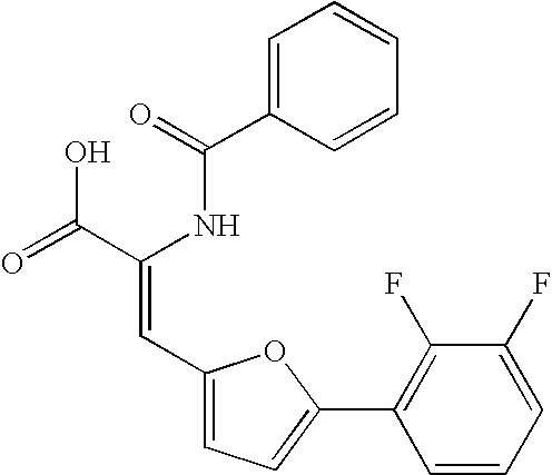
C1=C(C(=O)NC(C(=O)O)=CC2=CC=C(C3=C(F)C(F)=CC=C3)O2)C=CC=C1
